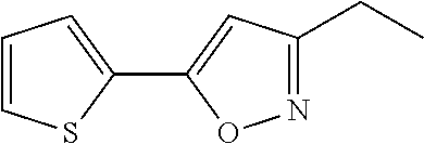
C1(CC)=NOC(C2=CC=CS2)=C1
